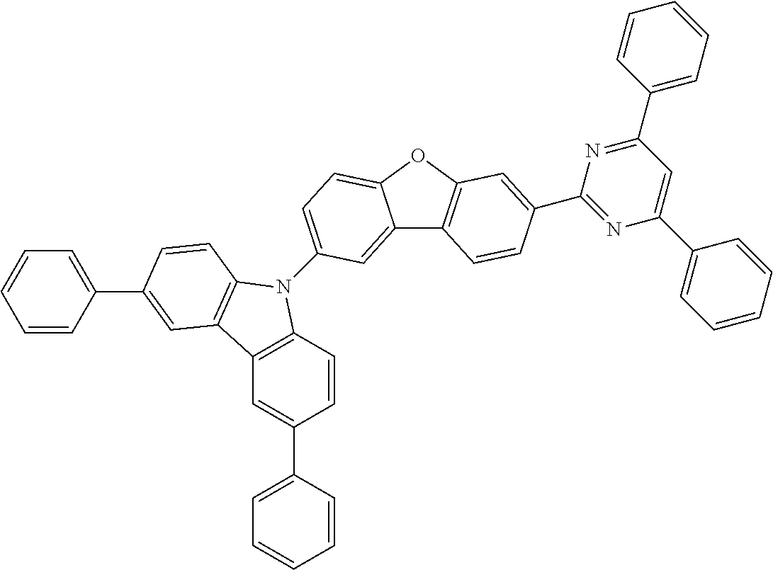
C12=CC(N3C4=C(C=C(C5=CC=CC=C5)C=C4)C4=C3C=CC(C3=CC=CC=C3)=C4)=CC=C1OC1=C2C=CC(C2=NC(C3=CC=CC=C3)=CC(C3=CC=CC=C3)=N2)=C1
